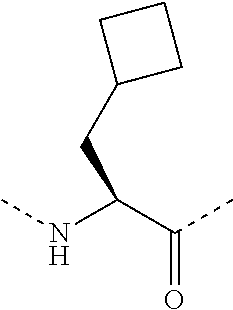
C(C(NC)C(C)=O)C1CCC1
